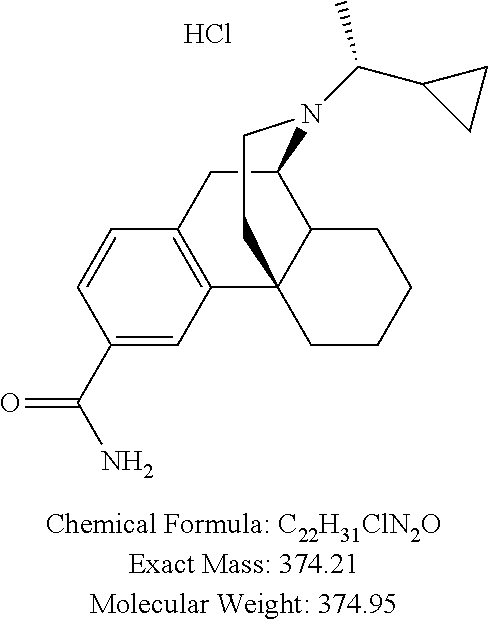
C1(C(N)=O)=CC2=C(C=C1)CC1C3C2(CCN1C(C1CC1)C)CCCC3.Cl
